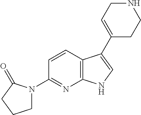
C12=C(C=CC(N3CCCC3=O)=N1)C(C1=CCNCC1)=CN2
